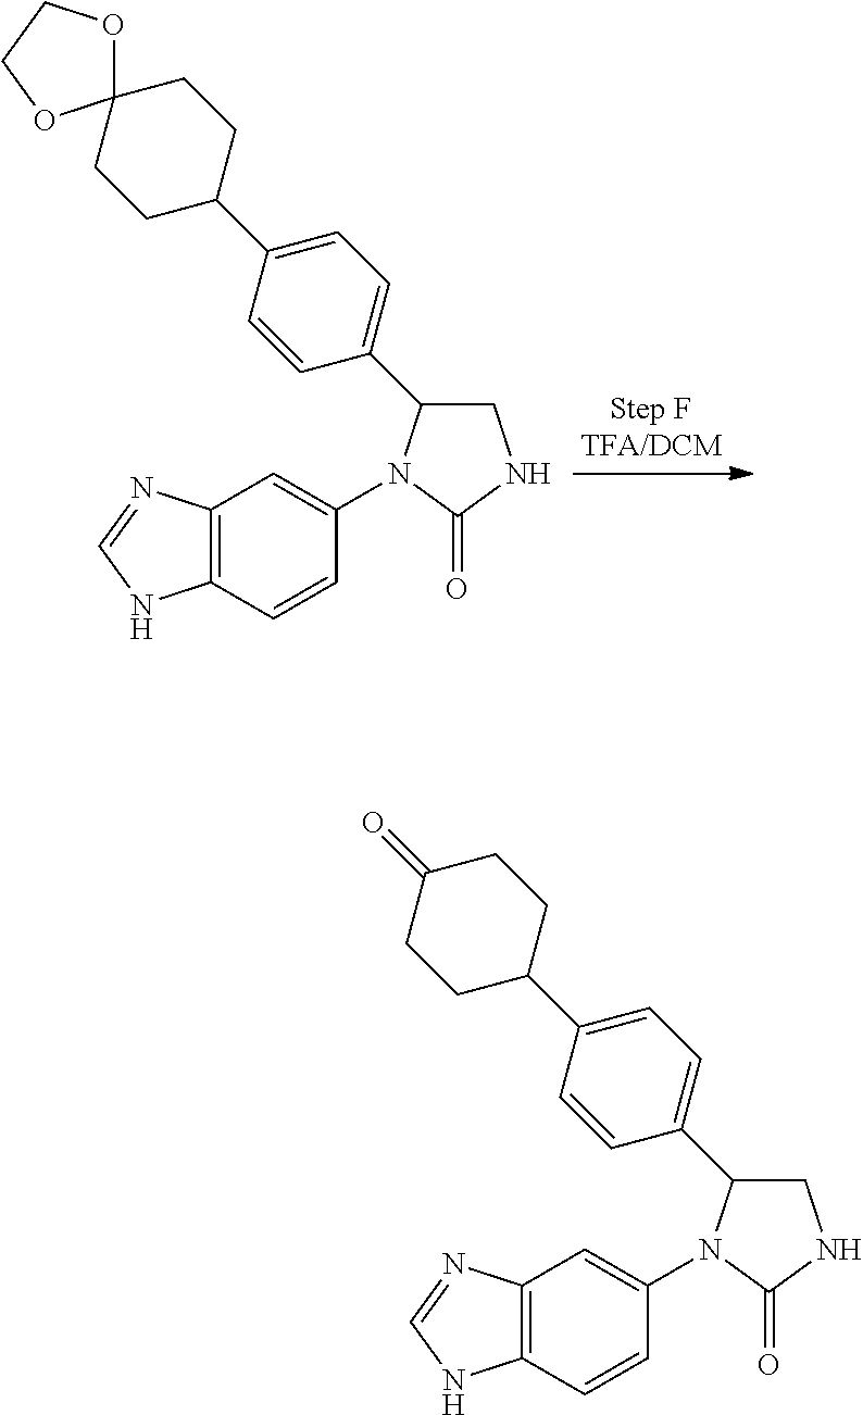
C12=C(C=CC(N3C(=O)NCC3C3=CC=C(C4CCC5(CC4)OCCO5)C=C3)=C1)NC=N2.C12=C(C=CC(N3C(=O)NCC3C3=CC=C(C4CCC(=O)CC4)C=C3)=C1)NC=N2
